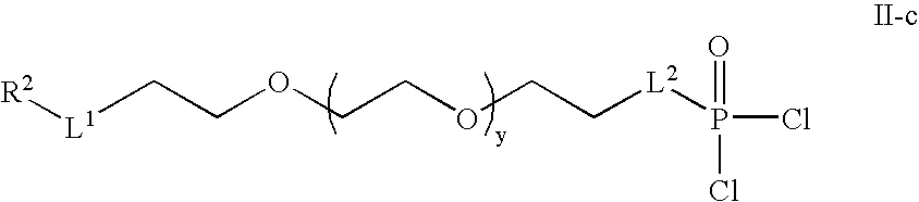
[L1]([R2])CCOCCOCC[L2]P(Cl)(Cl)=O
